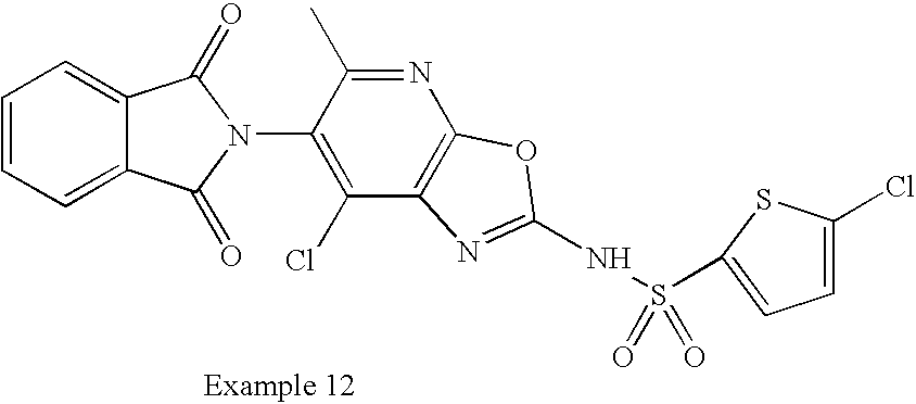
C1(Cl)=C(N2C(=O)C3=CC=CC=C3C2=O)C(C)=NC2=C1N=C(NS(=O)(=O)C1=CC=C(Cl)S1)O2
